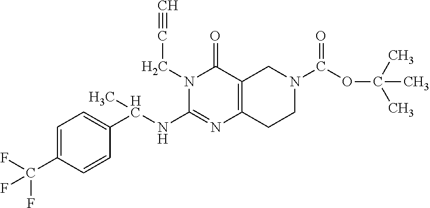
C1=C(C(F)(F)F)C=CC(C(NC2=NC3=C(C(=O)N2CC#C)CN(C(OC(C)(C)C)=O)CC3)C)=C1
